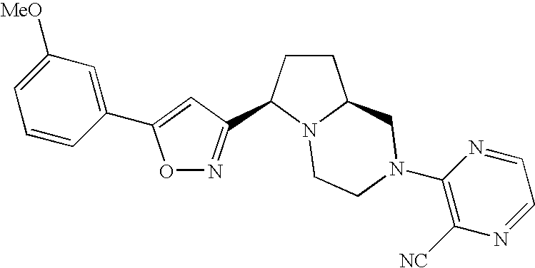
C1=CC(C2=CC(C3CCC4N3CCN(C3=C([NC])N=CC=N3)C4)=NO2)=CC([MeO])=C1
